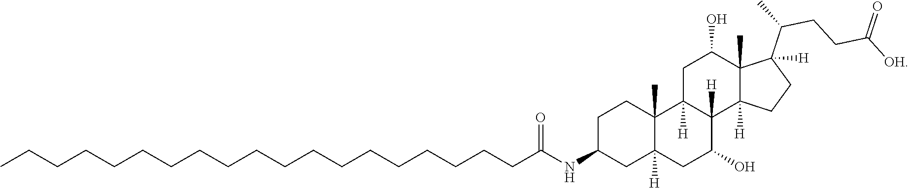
CCCCCCCCCCCCCCCCCCCC(NC1CC2([H])C(C)(CC1)C1([H])C([H])(C(O)C2)C2([H])C(C)(C(O)C1)C(C(C)CCC([OH])=O)([H])CC2)=O
